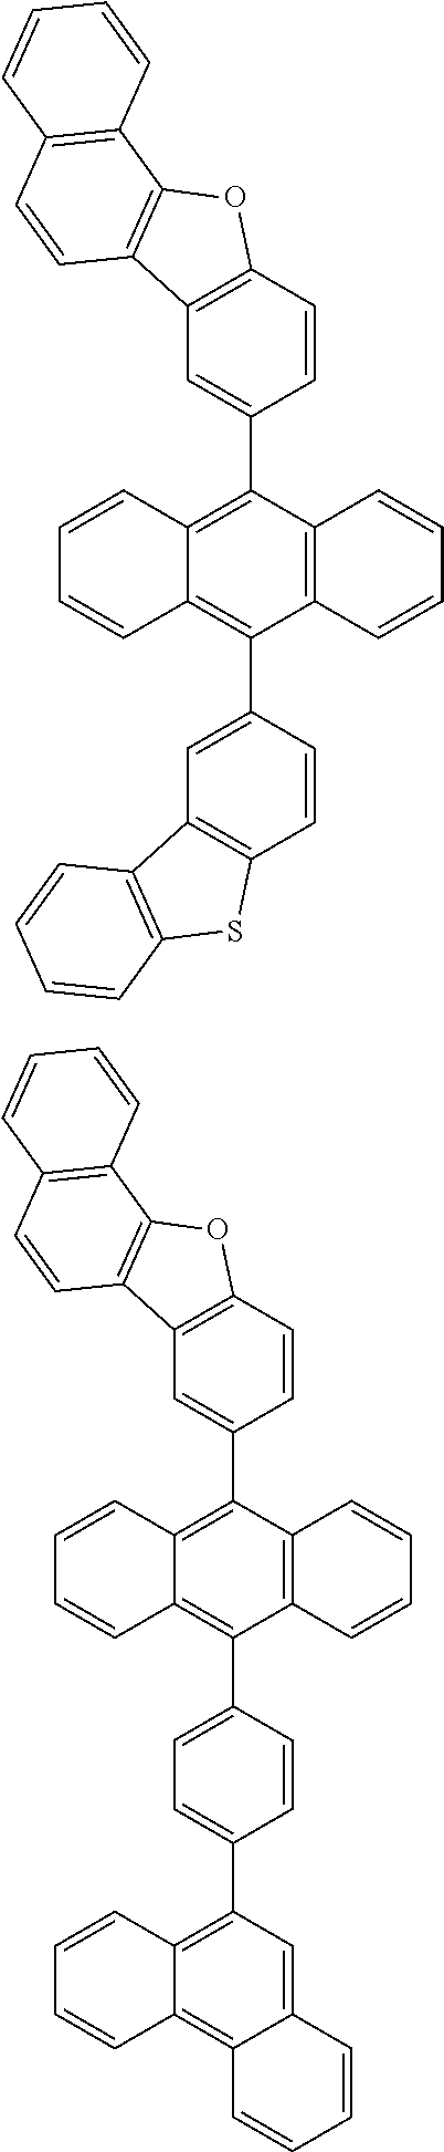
C1=CC2=C(C3=CC4=C(C=C3)OC3=C4C=CC4=C3C=CC=C4)C3=C(C(C4=CC5=C(C=C4)SC4=C5C=CC=C4)=C2C=C1)C=CC=C3.C1=CC2=C(C3=CC4=C(C=C3)OC3=C4C=CC4=C3C=CC=C4)C3=C(C(C4=CC=C(C5=C6C(=C7C(=C5)C=CC=C7)C=CC=C6)C=C4)=C2C=C1)C=CC=C3
